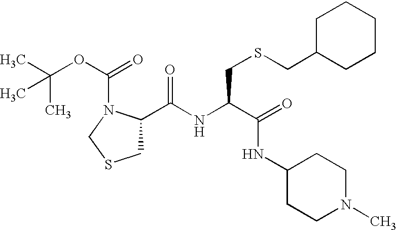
C(NC(C(=O)NC1CCN(C)CC1)CSCC1CCCCC1)(=O)C1CSCN1C(OC(C)(C)C)=O
